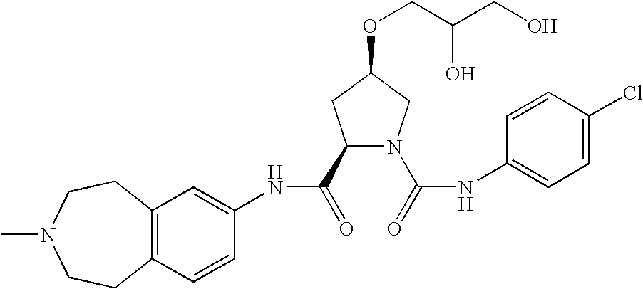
C12=C(C=CC(NC(=O)C3N(C(=O)NC4=CC=C(Cl)C=C4)CC(OCC(CO)O)C3)=C1)CCN(C)CC2
